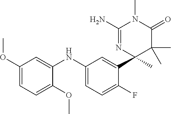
C1=C(NC2=CC(OC)=CC=C2OC)C=C(C2(C)C(C)(C)C(=O)N(C)C(N)=N2)C(F)=C1
